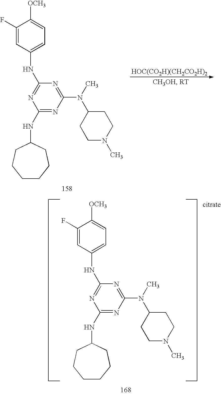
C1(F)=CC(NC2=NC(NC3CCCCCC3)=NC(N(C)C3CCN(C)CC3)=N2)=CC=C1[OCH3].[HOC(CO2H)(CH2CO2H)2].C1(F)=CC(NC2=NC(NC3CCCCCC3)=NC(N(C)C3CCN(C)CC3)=N2)=CC=C1[OCH3]
